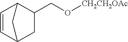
C1=CC2CC(CO[CH2CH2OAc])C1C2
